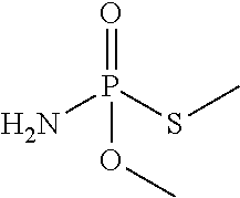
NP(SC)(=O)OC
